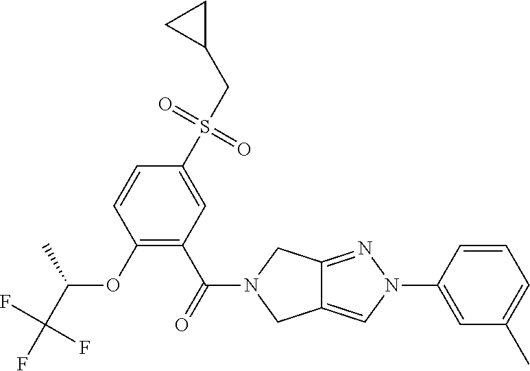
O(C1=C(C(=O)N2CC3=CN(C4=CC(C)=CC=C4)N=C3C2)C=C(S(CC2CC2)(=O)=O)C=C1)C(C(F)(F)F)C
